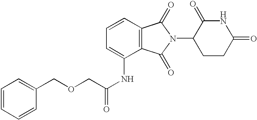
N1C(=O)CCC(N2C(=O)C3=C(C2=O)C(NC(COCC2=CC=CC=C2)=O)=CC=C3)C1=O
